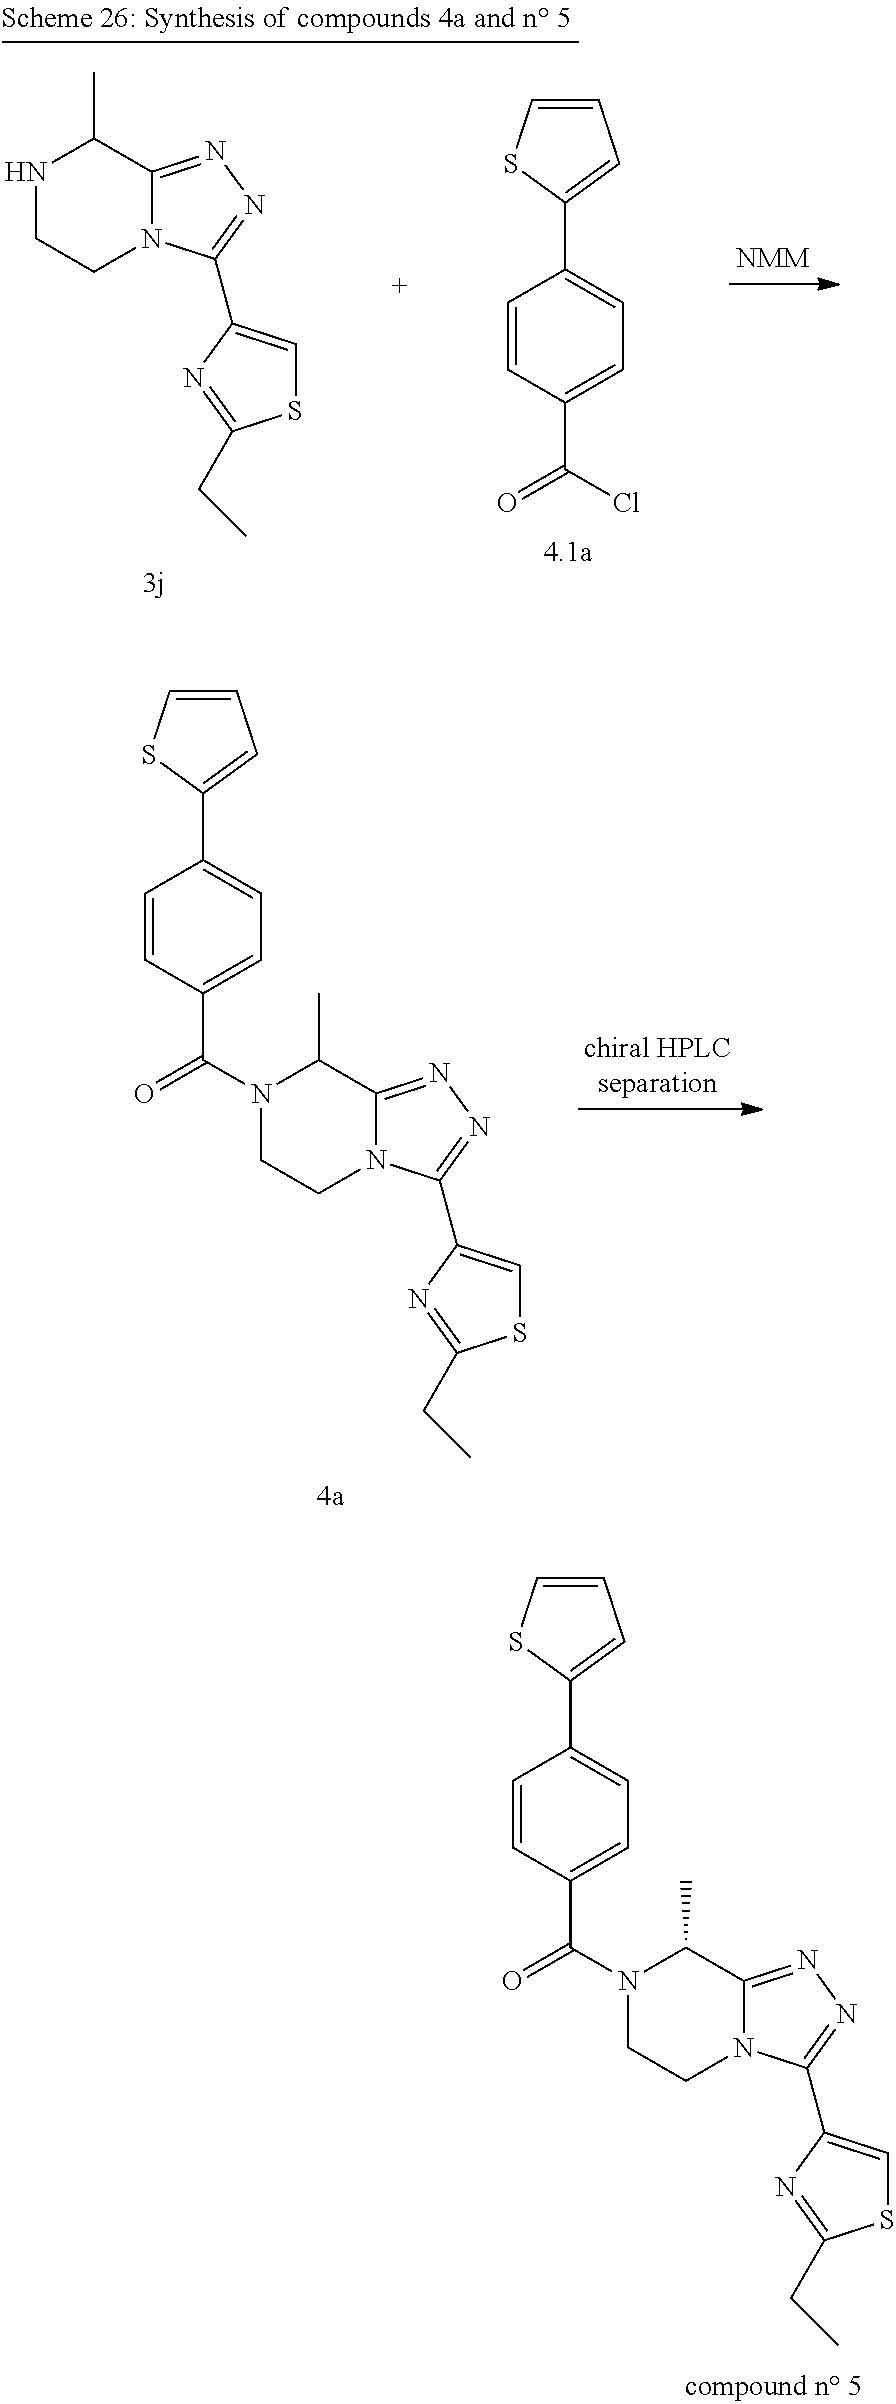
C1=CSC(C2=CC=C(C(=O)N3CCN4C(=NN=C4C4=CSC(CC)=N4)C3C)C=C2)=C1.N1CCN2C(=NN=C2C2=CSC(CC)=N2)C1C.C1=CSC(C2=CC=C(C(=O)Cl)C=C2)=C1.C1=CSC(C2=CC=C(C(=O)N3CCN4C(=NN=C4C4=CSC(CC)=N4)C3C)C=C2)=C1
